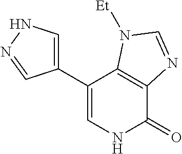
C1(C2=CNN=C2)=CNC(=O)C2=C1N([Et])C=N2
